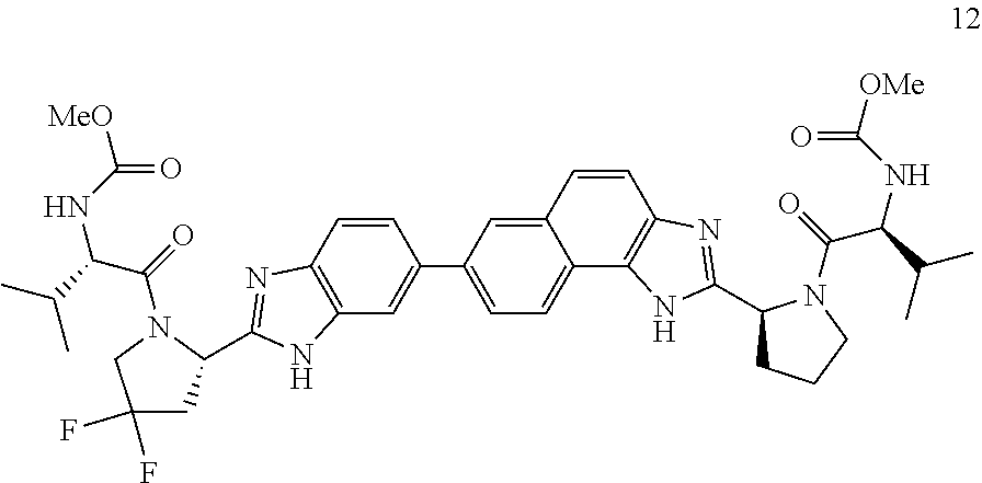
C12=C(C=CC(C3=CC=C4C(=C3)C=CC3=C4NC(C4CCCN4C(=O)C(C(C)C)NC([OMe])=O)=N3)=C1)N=C(C1CC(F)(F)CN1C(C(C(C)C)NC([MeO])=O)=O)N2
